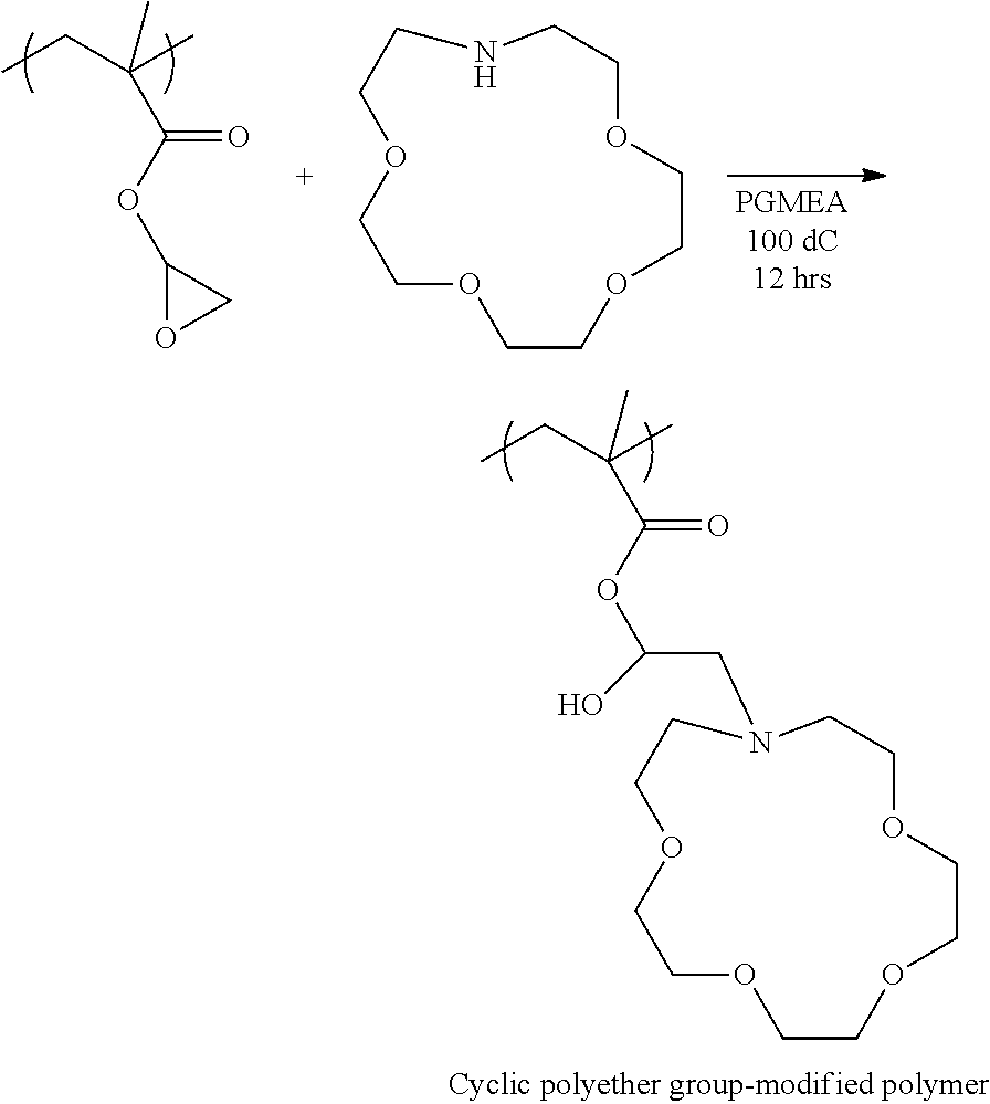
C1COCCOCCN(CC(OC(C(CC)(C)C)=O)O)CCOCCO1.CCC(C)(C)C(OC1OC1)=O.C1COCCOCCNCCOCCO1
